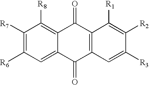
C1([R7])=C([R6])C=C2C(=C1[R8])C(=O)C1=C(C2=O)C=C([R3])C([R2])=C1[R1]
